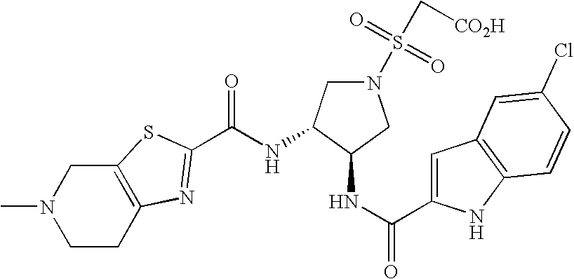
CN1CCC2=C(C1)SC(C(NC1C(NC(=O)C3=CC4=C(N3)C=CC(Cl)=C4)CN(S(C[CO2H])(=O)=O)C1)=O)=N2
